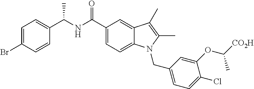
C1=C(Br)C=CC(C(NC(C2=CC=C3C(=C2)C(C)=C(C)N3CC2=CC=C(Cl)C(OC(C)[CO2H])=C2)=O)C)=C1
